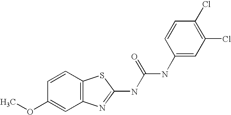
C1=CC2=C(C=C1OC)N=C(NC(NC1=CC(Cl)=C(Cl)C=C1)=O)S2
